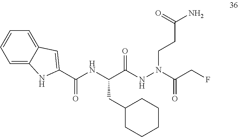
C(C(NN(CCC(N)=O)C(CF)=O)=O)(NC(C1=CC2=CC=CC=C2N1)=O)CC1CCCCC1
